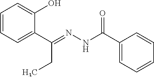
C1=CC=C(C(=NNC(C2=CC=CC=C2)=O)CC)C(O)=C1
